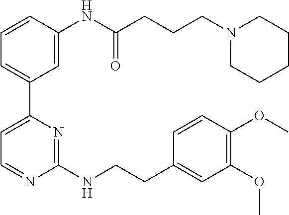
C1=CC(NC(CCCN2CCCCC2)=O)=CC(C2=CC=NC(NCCC3=CC(OC)=C(OC)C=C3)=N2)=C1
